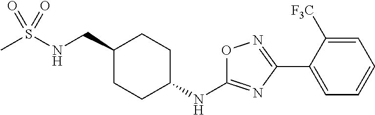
CS(NCC1CCC(NC2=NC(C3=CC=CC=C3[F3C])=NO2)CC1)(=O)=O
